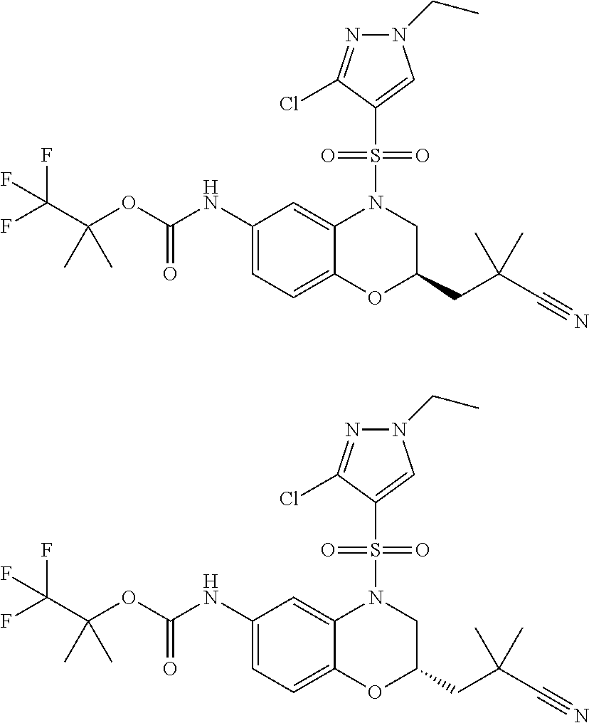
C1(NC(OC(C(F)(F)F)(C)C)=O)=CC=C2C(=C1)N(S(C1=CN(CC)N=C1Cl)(=O)=O)CC(CC(C#N)(C)C)O2.C1(NC(OC(C(F)(F)F)(C)C)=O)=CC=C2C(=C1)N(S(C1=CN(CC)N=C1Cl)(=O)=O)CC(CC(C#N)(C)C)O2
